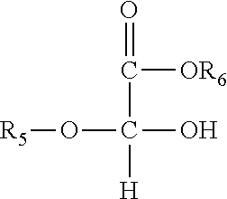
O=C([OR6])C([H])(O)O[R5]
